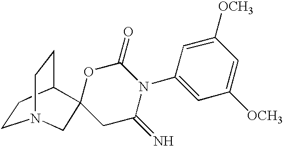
C1CC2CCN1CC21CC(=N)N(C2=CC([OCH3])=CC([OCH3])=C2)C(=O)O1
